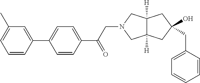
C1=CC(C2=CC=C(C(CN3CC4([H])C([H])(C3)CC(CC3=CC=CC=C3)(O)C4)=O)C=C2)=CC(C)=C1
